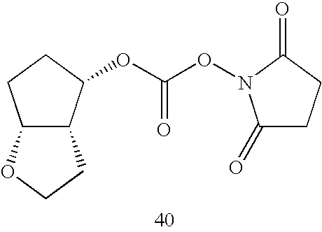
C12C(C(OC(ON3C(=O)CCC3=O)=O)CC1)CCO2
